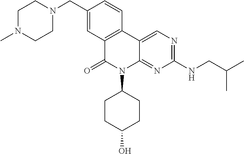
C1(CN2CCN(C)CC2)=CC2=C(C=C1)C1=CN=C(NCC(C)C)N=C1N(C1CCC(O)CC1)C2=O
